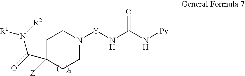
C1CN([Y]NC(N[Py])=O)CCC1(C(N([R1])[R2])=O)[Z]
